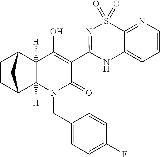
C12=NC=CC=C1NC(C1=C(O)C3([H])C4CCC(C3([H])N(CC3=CC=C(F)C=C3)C1=O)C4)=NS2(=O)=O
